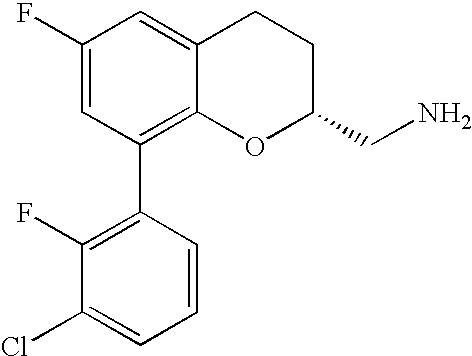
C1(F)=CC(C2=C(F)C(Cl)=CC=C2)=C2C(=C1)CCC(CN)O2
